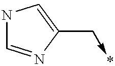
N1C=NC(C->*)=C1
